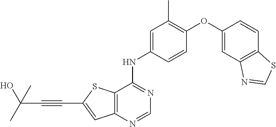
C12=C(C(NC3=CC(C)=C(OC4=CC5=C(C=C4)SC=N5)C=C3)=NC=N1)SC(C#CC(O)(C)C)=C2
